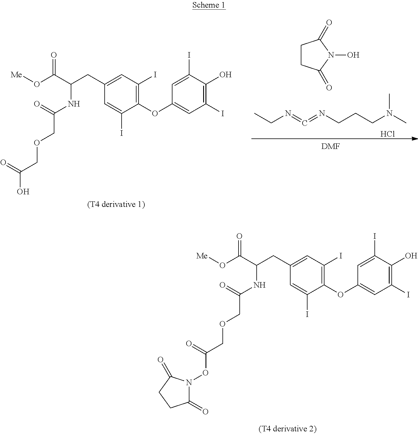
C1(OC2=CC(I)=C(O)C(I)=C2)=C(I)C=C(CC(C(O[Me])=O)NC(COCC(ON2C(=O)CCC2=O)=O)=O)C=C1I.C1(OC2=CC(I)=C(O)C(I)=C2)=C(I)C=C(CC(C(O[Me])=O)NC(COCC(O)=O)=O)C=C1I.CCN=C=NCCCN(C)C.C1CC(=O)N(O)C1=O.Cl.[DMF]
